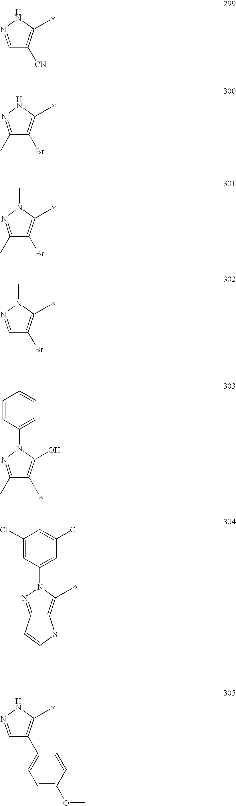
C1(C)=NN(C2=CC=CC=C2)C(O)=C1C.C12=NN(C3=CC(Cl)=CC(Cl)=C3)C(C)=C1SC=C2.C1=NNC(C)=C1[CN].C1(C)=NNC(C)=C1Br.C1(C)=NN(C)C(C)=C1Br.C1=NN(C)C(C)=C1Br.C1=NNC(C)=C1C1=CC=C(OC)C=C1
